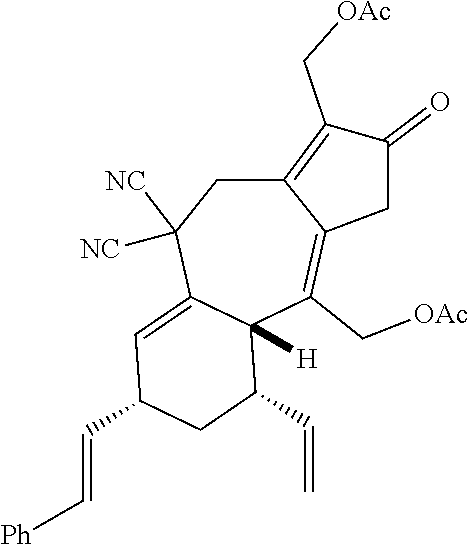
C12=C(C[OAc])C(=O)CC1=C(C[OAc])C1([H])C(=CC(C=C[Ph])CC1C=C)C([NC])([NC])C2
